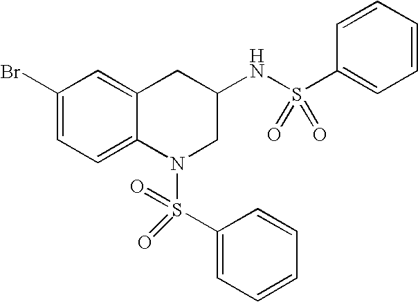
C1(Br)=CC=C2C(=C1)CC(NS(=O)(=O)C1=CC=CC=C1)CN2S(C1=CC=CC=C1)(=O)=O
